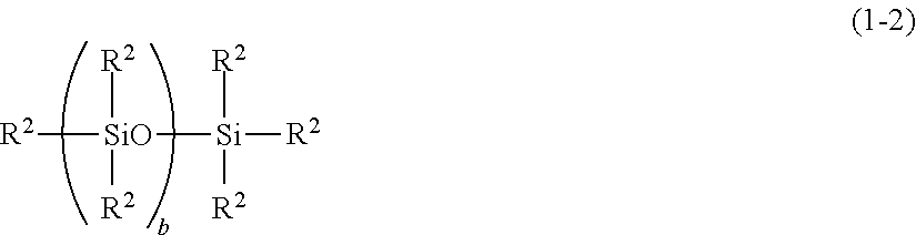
[R2][SiO]([Si]([R2])([R2])[R2])([R2])[R2]
